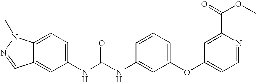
C12=CC=C(NC(NC3=CC(OC4=CC=NC(C(=O)OC)=C4)=CC=C3)=O)C=C1C=NN2C
